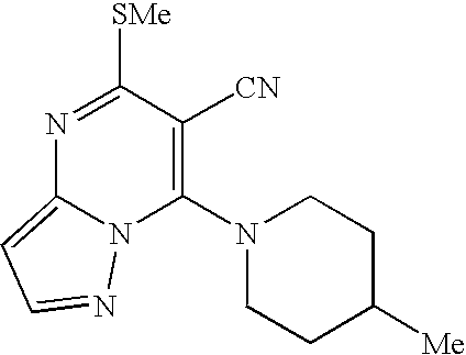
N1=C([SMe])C([CN])=C(N2CCC([Me])CC2)N2C1=CC=N2
